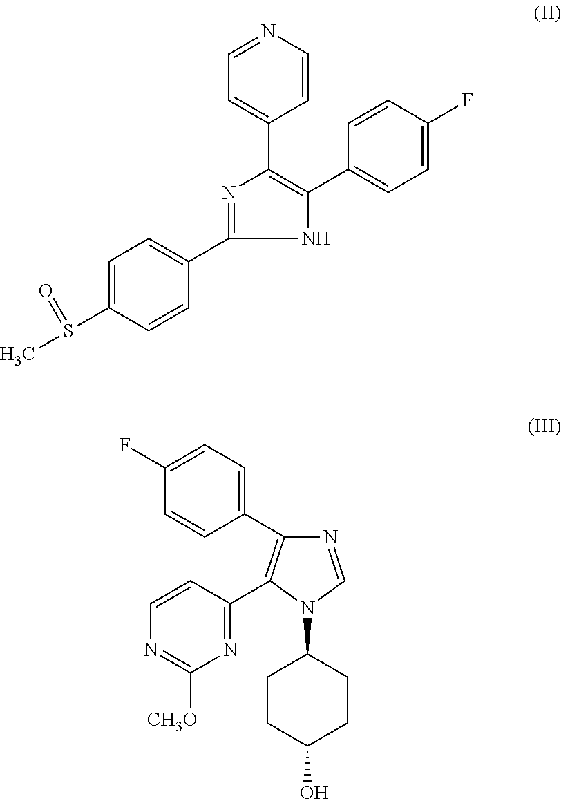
C1=C(S(C)=O)C=CC(C2=NC(C3=CC=NC=C3)=C(C3=CC=C(F)C=C3)N2)=C1.N1=CN(C2CCC(O)CC2)C(C2=NC([CH3O])=NC=C2)=C1C1=CC=C(F)C=C1
